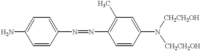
C1=CC(N=NC2=C(C)C=C(N([CH2CH2OH])[CH2CH2OH])C=C2)=CC=C1N
